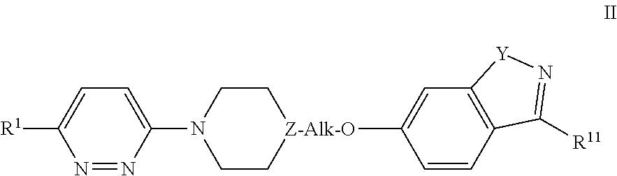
N1=NC(N2CC[Z-Alk-O](C3=CC4=C(C=C3)C([R11])=N[Y]4)CC2)=CC=C1[R1]
